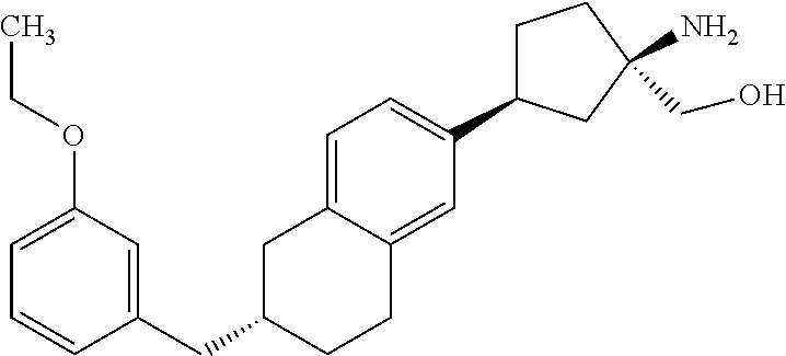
C1=C2C(=CC(C3CCC(N)(CO)C3)=C1)CCC(CC1=CC(OCC)=CC=C1)C2
